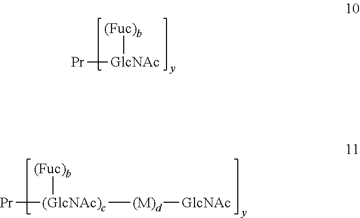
[Pr][GlcNAc][(Fuc)b].[Pr][(GlcNAc)c]([(M)d][GlcNAc])[(Fuc)b]
